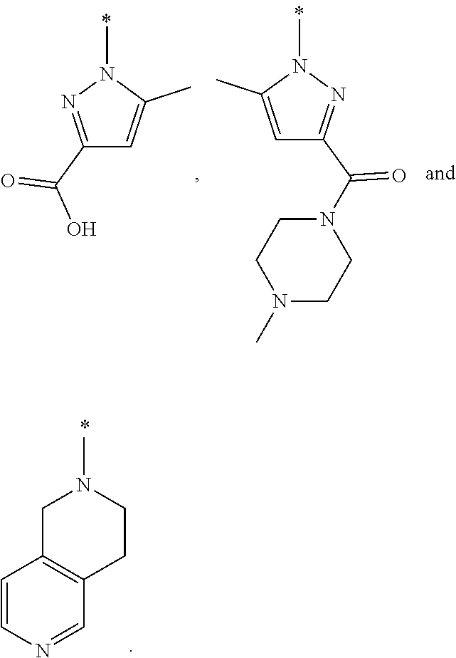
N1(C)C(C)=CC(C(N2CCN(C)CC2)=O)=N1.N1(C)N=C(C(=O)O)C=C1C.C1C2=C(CCN1C)C=NC=C2
